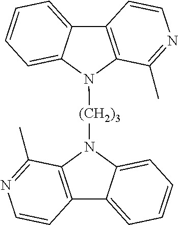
C12=C(N([(CH2)3]N3C4=C(C5=CC=CC=C35)C=CN=C4C)C3=CC=CC=C13)C(C)=NC=C2
